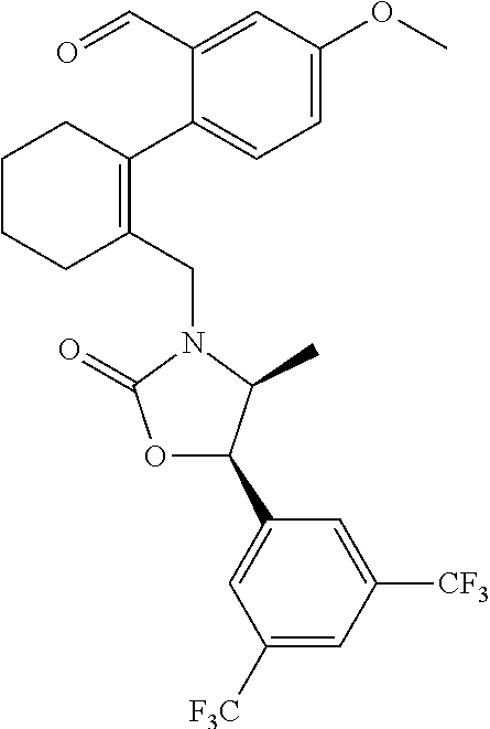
C1(CN2C(=O)OC(C3=CC([F3C])=CC([CF3])=C3)C2C)=C(C2=CC=C(OC)C=C2C=O)CCCC1
